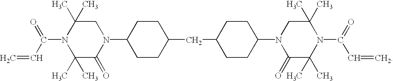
N1(C(=O)C=C)C(C)(C)C(=O)N(C2CCC(CC3CCC(N4C(=O)C(C)(C)N(C(=O)C=C)C(C)(C)C4)CC3)CC2)CC1(C)C
